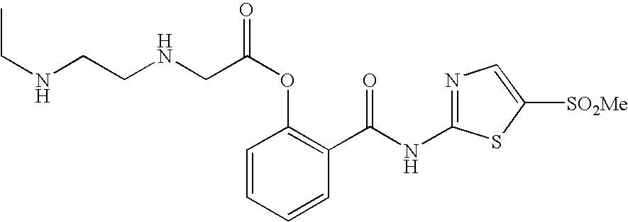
C1=CC=CC(C(NC2=NC=C([SO2Me])S2)=O)=C1OC(=O)CNCCNCC
